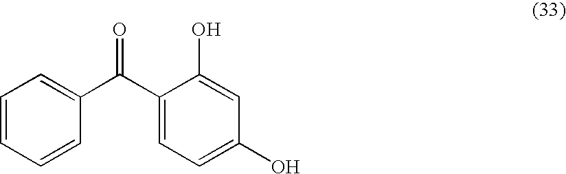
C1(C(C2=CC=C(O)C=C2O)=O)=CC=CC=C1
